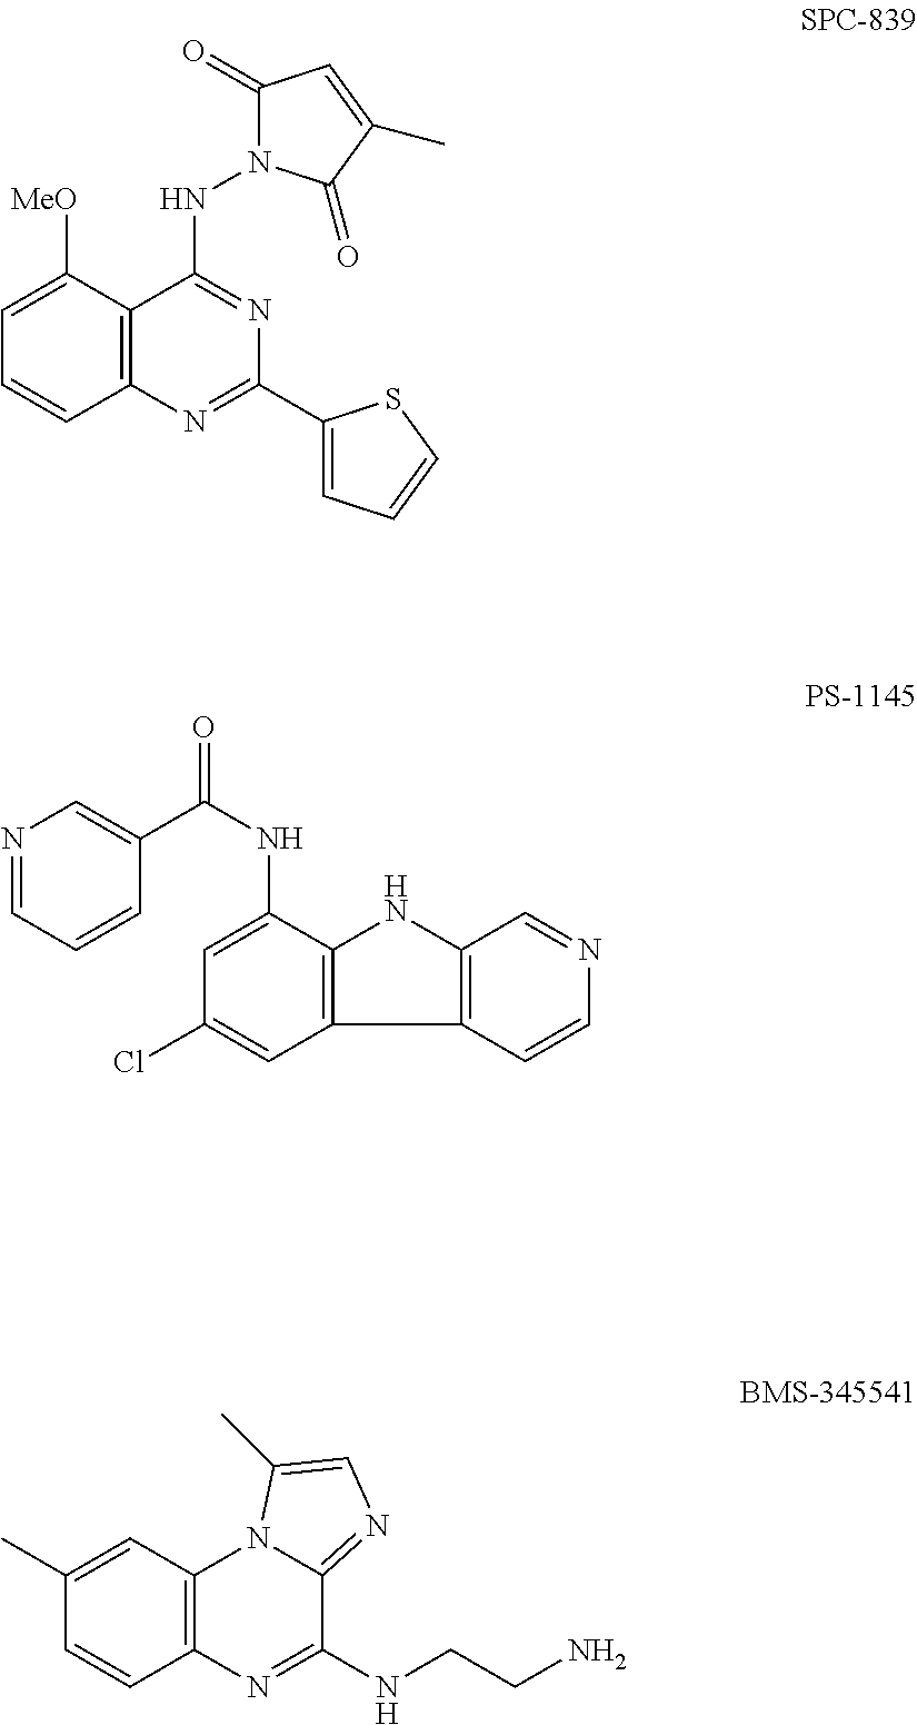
C1=C([MeO])C2=C(C=C1)N=C(C1=CC=CS1)N=C2NN1C(=O)C=C(C)C1=O.N1=CC=CC(C(NC2=CC(Cl)=CC3=C2NC2=C3C=CN=C2)=O)=C1.C1(C)=CC2=C(C=C1)N=C(NCCN)C1=NC=C(C)N21
